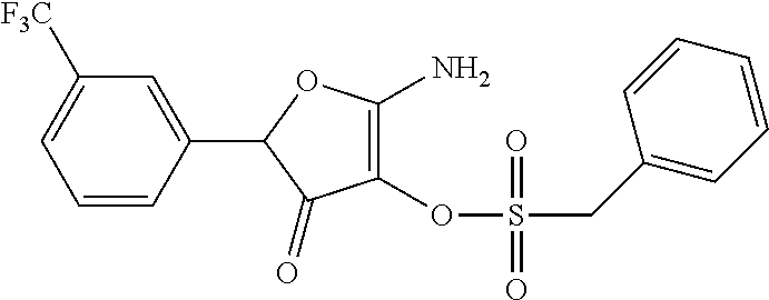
C1(=O)C(OS(CC2=CC=CC=C2)(=O)=O)=C(N)OC1C1=CC([CF3])=CC=C1
